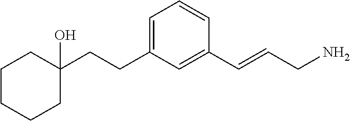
C1CC(CCC2=CC=CC(C=CCN)=C2)(O)CCC1
